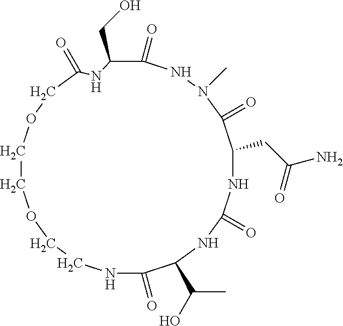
C1(=O)NN(C)C(=O)C(CC(N)=O)NC(=O)NC(C(O)C)C(=O)NCCOCCOCC(=O)NC1CO
